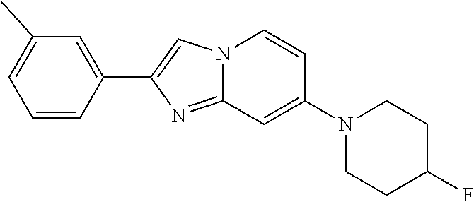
C1=CC(C2=CN3C(=N2)C=C(N2CCC(F)CC2)C=C3)=CC(C)=C1
